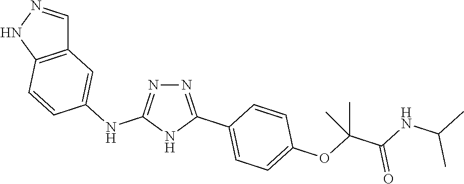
N1=C(C2=CC=C(OC(C(=O)NC(C)C)(C)C)C=C2)NC(NC2=CC3=C(NN=C3)C=C2)=N1
